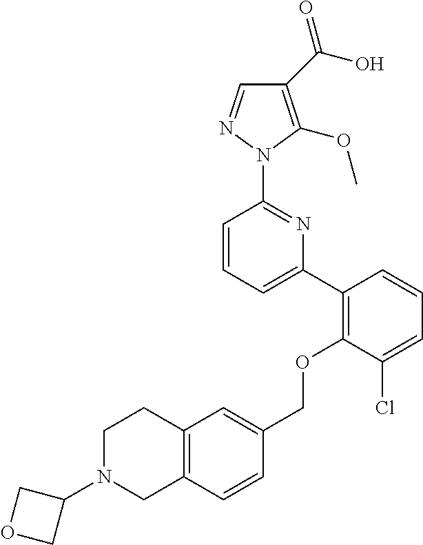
C1(C(O)=O)=C(OC)N(C2=NC(C3=C(OCC4=CC5=C(C=C4)CN(C4COC4)CC5)C(Cl)=CC=C3)=CC=C2)N=C1
